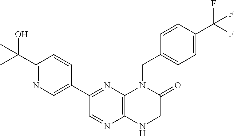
C12=C(N=C(C3=CN=C(C(O)(C)C)C=C3)C=N1)N(CC1=CC=C(C(F)(F)F)C=C1)C(=O)CN2
